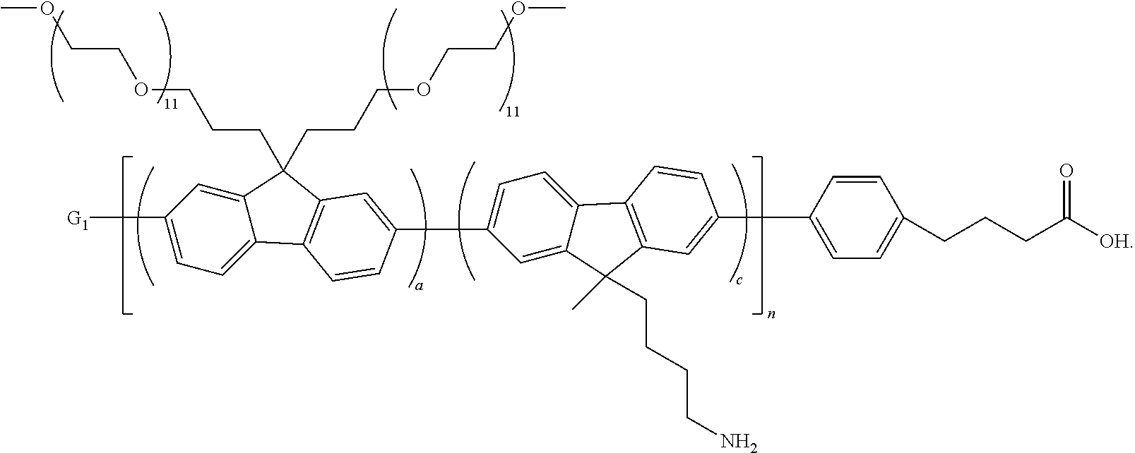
C1=C(C2=CC3=C(C4=CC=C(C5=CC6=C(C7=CC=C([G1])C=C7C6(CCCOCCOC)CCCOCCOC)C=C5)C=C4C3(C)CCCCN)C=C2)C=CC(CCCC([OH])=O)=C1
